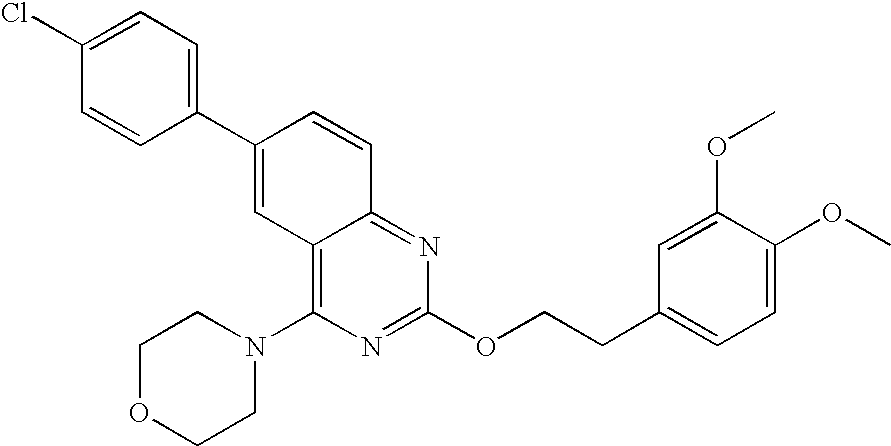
C1(C2=CC3=C(N4CCOCC4)N=C(OCCC4=CC=C(OC)C(OC)=C4)N=C3C=C2)=CC=C(Cl)C=C1
